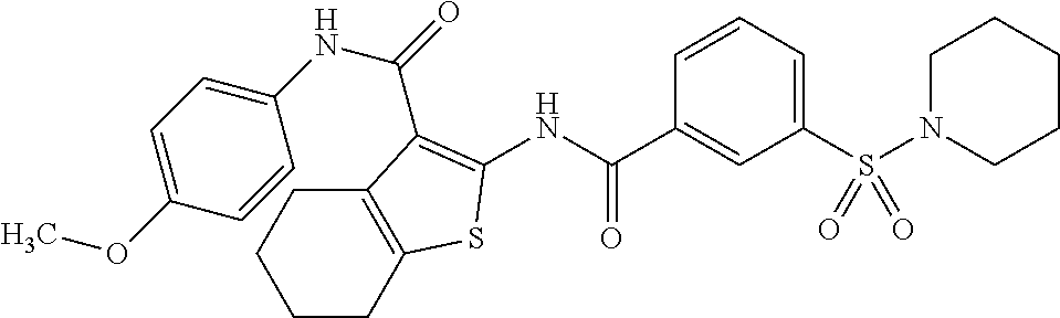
C1CC2=C(CC1)C(C(=O)NC1=CC=C(OC)C=C1)=C(NC(C1=CC(S(N3CCCCC3)(=O)=O)=CC=C1)=O)S2
